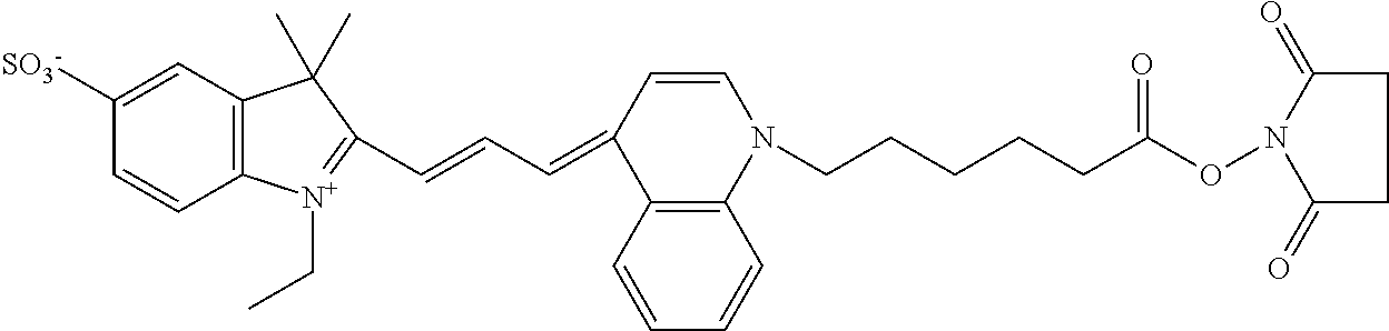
C12=C(C=CC=C1)C(=CC=CC1=[N+](CC)C3=C(C1(C)C)C=C([SO3-])C=C3)C=CN2CCCCCC(=O)ON1C(=O)CCC1=O
